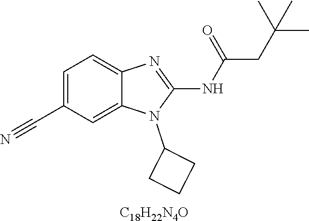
C1=C(C#N)C=C2C(=C1)N=C(NC(CC(C)(C)C)=O)N2C1CCC1.[C18H22N4O]
